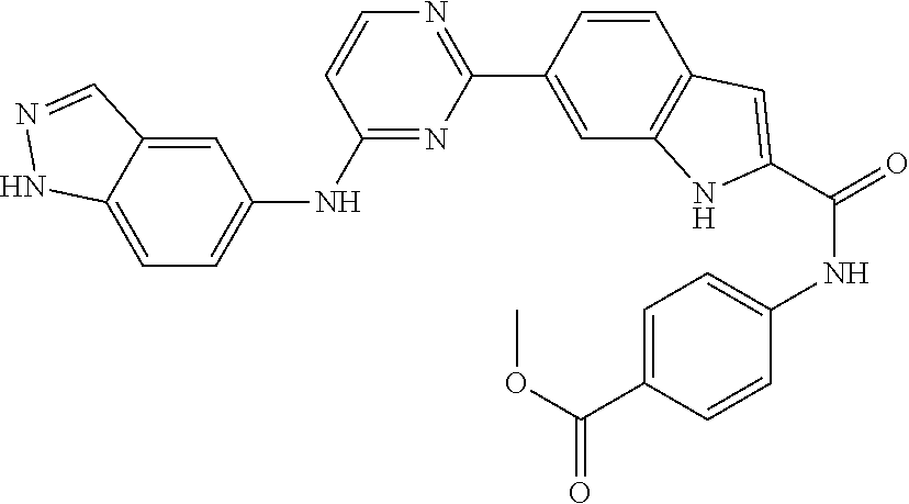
C1(NC2=CC=C3C(=C2)C=NN3)=NC(C2=CC3=C(C=C2)C=C(C(=O)NC2=CC=C(C(OC)=O)C=C2)N3)=NC=C1
